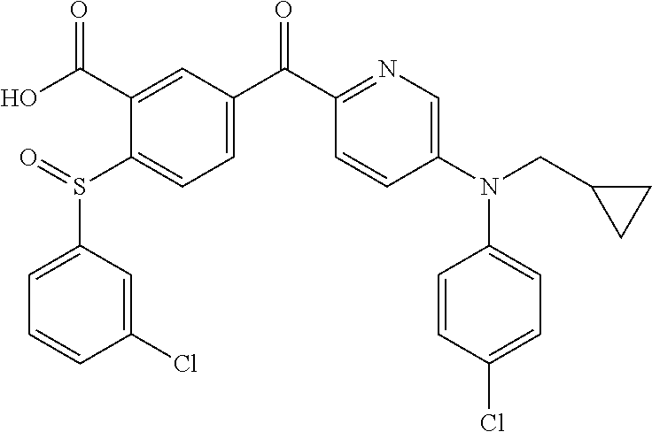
C1=C(S(C2=CC=C(C(C3=NC=C(N(C4=CC=C(Cl)C=C4)CC4CC4)C=C3)=O)C=C2C(O)=O)=O)C=C(Cl)C=C1
